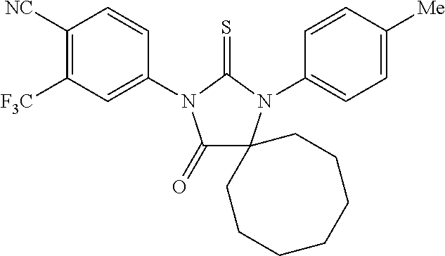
C1(=O)C2(N(C3=CC=C([Me])C=C3)C(=S)N1C1=CC([F3C])=C([NC])C=C1)CCCCCCC2
